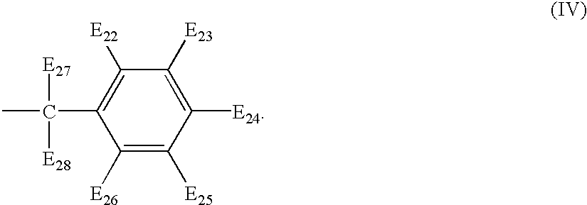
C1([E23])=C([E24])C([E25])=C([E26])C(C(C)([E27])[E28])=C1[E22]
